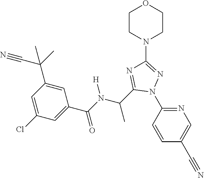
C1=CC(N2N=C(N3CCOCC3)N=C2C(C)N([H])C(=O)C2=CC(Cl)=CC(C(C)(C#N)C)=C2)=NC=C1C#N
